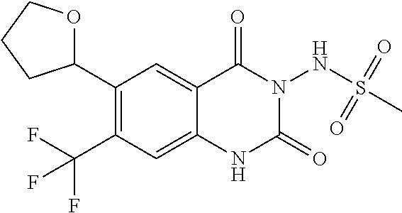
C1(C2OCCC2)=C(C(F)(F)F)C=C2C(=C1)C(=O)N(NS(C)(=O)=O)C(=O)N2
